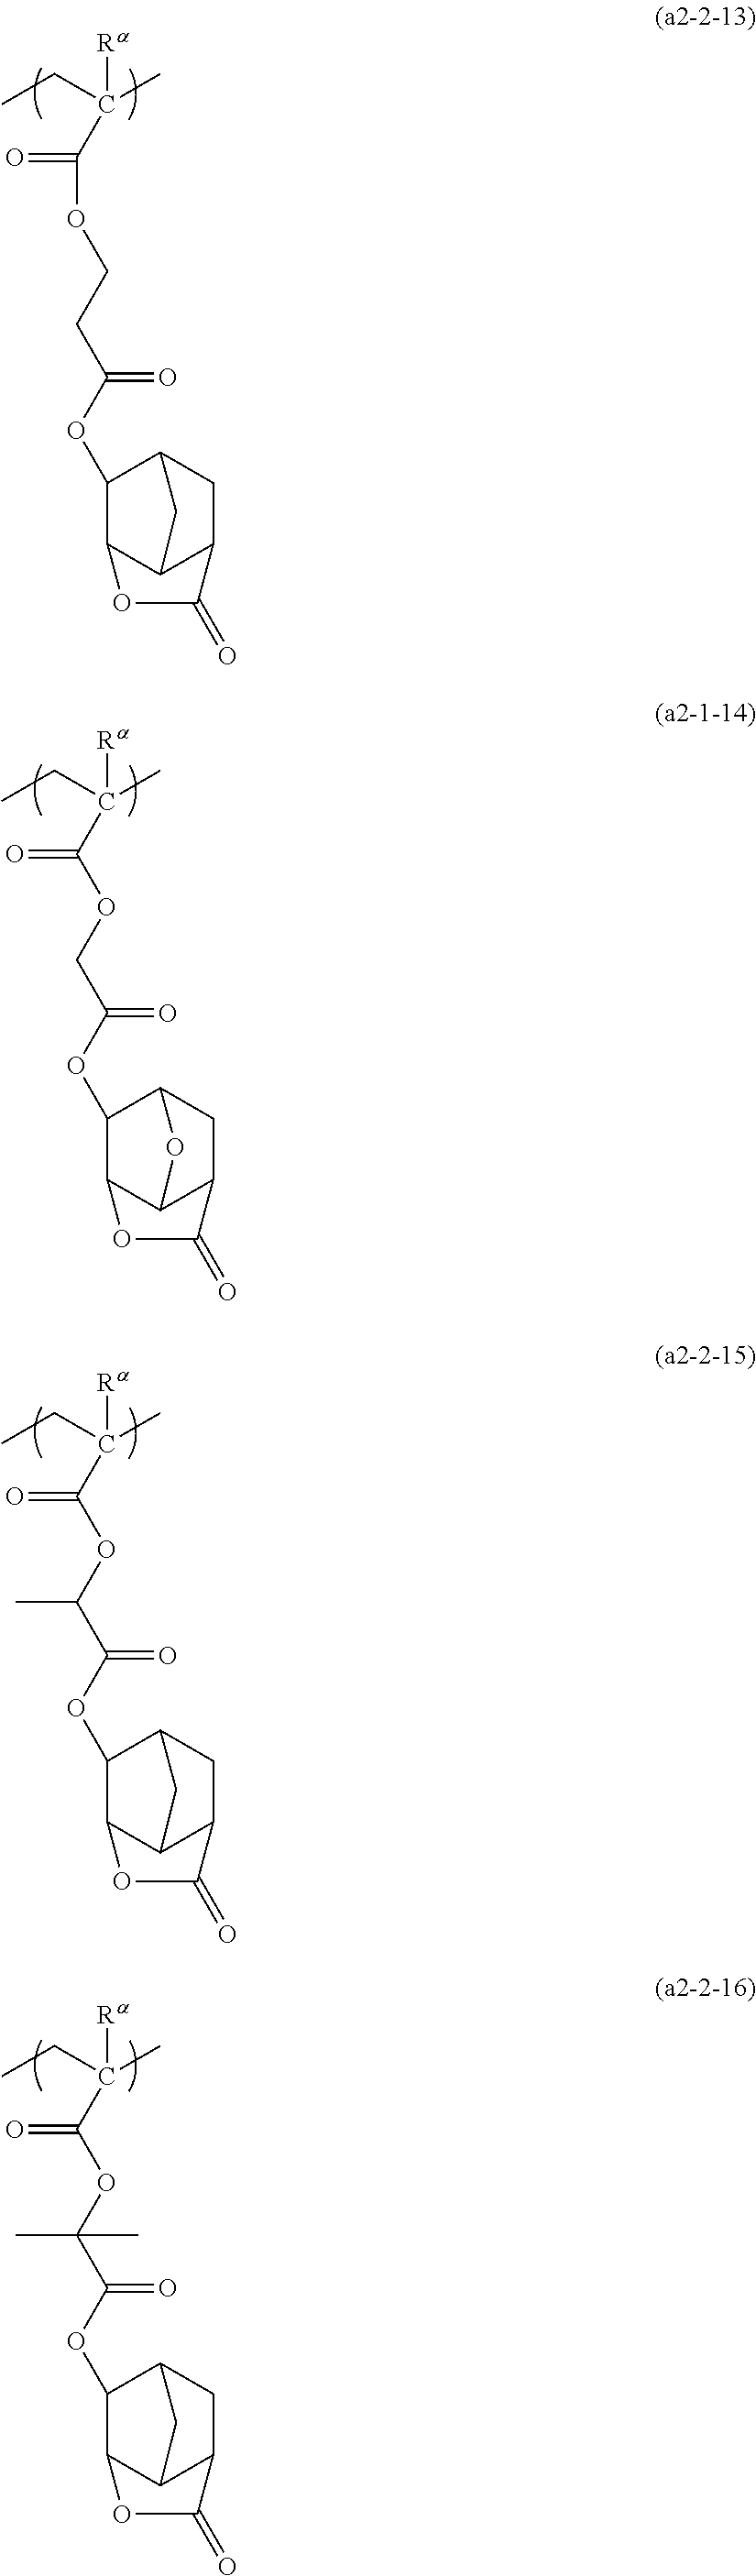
CCC(C)([Ra])C(=O)OCCC(OC1C2C3C(CC1C3)C(=O)O2)=O.CCC(C)([Ra])C(OCC(OC1C2C3C(CC1O3)C(=O)O2)=O)=O.CCC(C)([Ra])C(OC(C(OC1C2C3C(CC1C3)C(=O)O2)=O)C)=O.CCC(C)([Ra])C(OC(C(OC1C2C3C(CC1C3)C(=O)O2)=O)(C)C)=O
